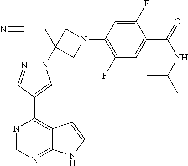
N1(C2(CC#N)CN(C3=C(F)C=C(C(NC(C)C)=O)C(F)=C3)C2)N=CC(C2=C3C(=NC=N2)NC=C3)=C1
